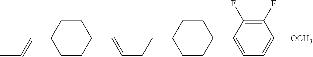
C1CC(C=CC)CCC1C=CCCC1CCC(C2=CC=C([OCH3])C(F)=C2F)CC1
